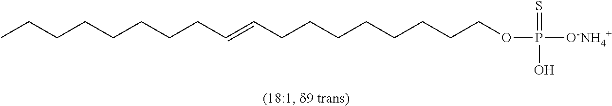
CCCCCCCCC=CCCCCCCCCOP([O-NH4+])(=S)O
